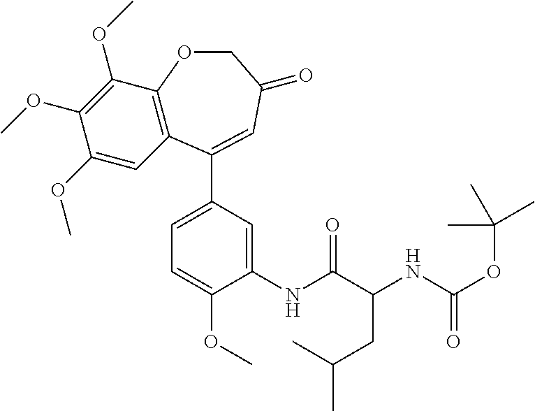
C12=C(C(OC)=C(OC)C(OC)=C1)OCC(=O)C=C2C1=CC=C(OC)C(NC(C(NC(OC(C)(C)C)=O)CC(C)C)=O)=C1
